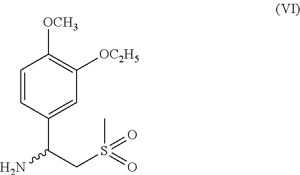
C1=CC(C(CS(=O)(C)=O)N)=CC([OC2H5])=C1[OCH3]
